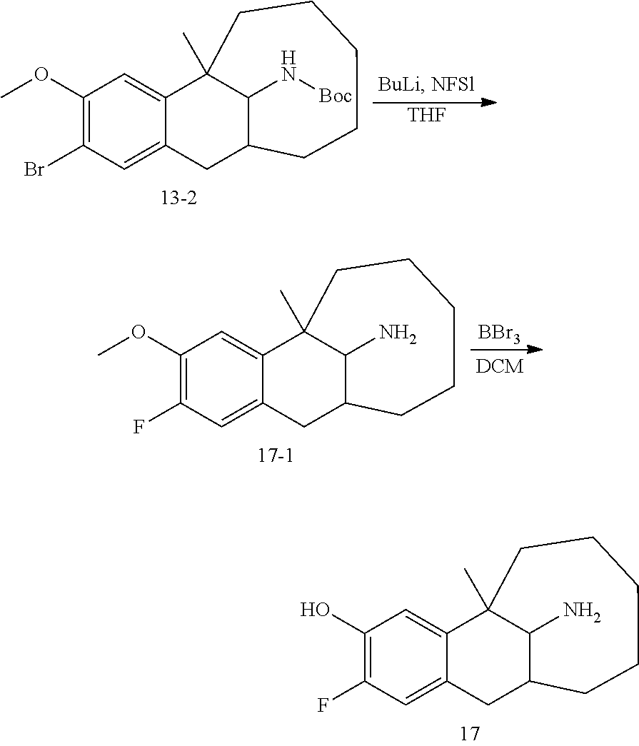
C1(O)=C(F)C=C2C(=C1)C1(C)C(N)C(C2)CCCCC1.C1(OC)=C(F)C=C2C(=C1)C1(C)C(N)C(C2)CCCCC1.[BBr3].C1(OC)=C(Br)C=C2C(=C1)C1(C)C(N[Boc])C(C2)CCCCC1.[THF]
